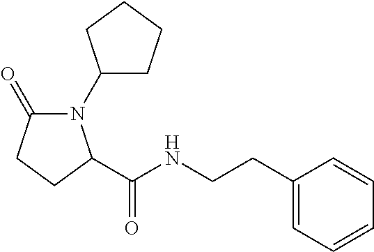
N1(C2CCCC2)C(=O)CCC1C(NCCC1=CC=CC=C1)=O
